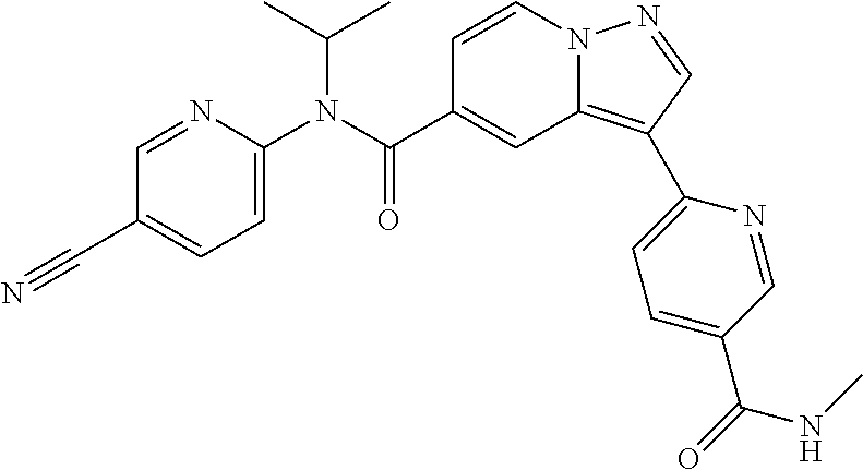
C1=CN2C(=C(C3=CC=C(C(=O)NC)C=N3)C=N2)C=C1C(N(C1=CC=C(C#N)C=N1)C(C)C)=O
